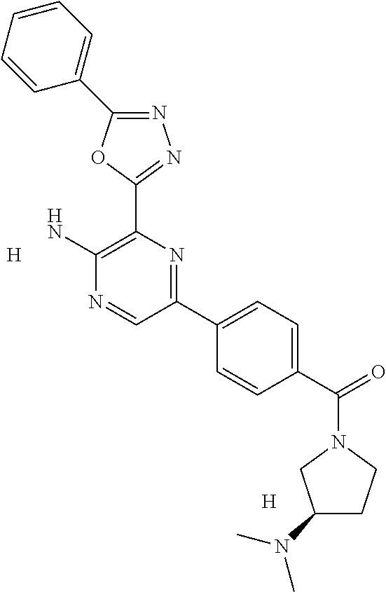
N1=C(C2=CC=CC=C2)OC(C2=C(N)N=CC(C3=CC=C(C(=O)N4CC(N(C)C)CC4)C=C3)=N2)=N1.[H].[H]
